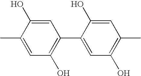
C1(C)=CC(O)=C(C2=CC(O)=C(C)C=C2O)C=C1O
